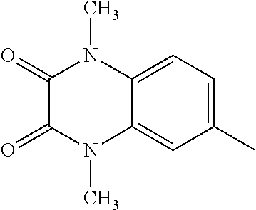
C1(=O)C(=O)N(C)C2=CC(C)=CC=C2N1C
